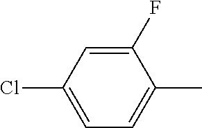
CC1=CC=C(Cl)C=C1F
